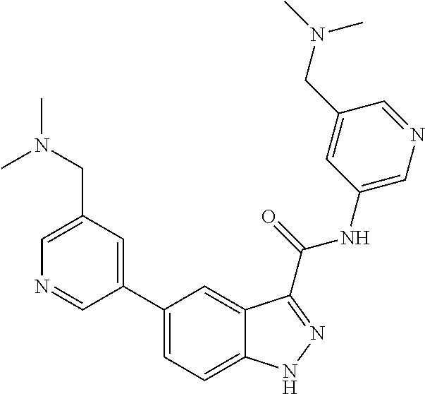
C1(CN(C)C)=CN=CC(C2=CC=C3C(=C2)C(C(NC2=CN=CC(CN(C)C)=C2)=O)=NN3)=C1
